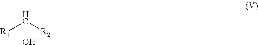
C(O)([R2])[R1]
